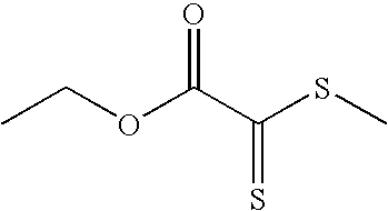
CCOC(C(SC)=S)=O
